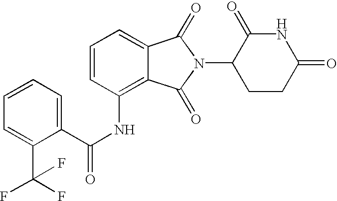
N1C(=O)CCC(N2C(=O)C3=CC=CC(NC(C4=CC=CC=C4C(F)(F)F)=O)=C3C2=O)C1=O
